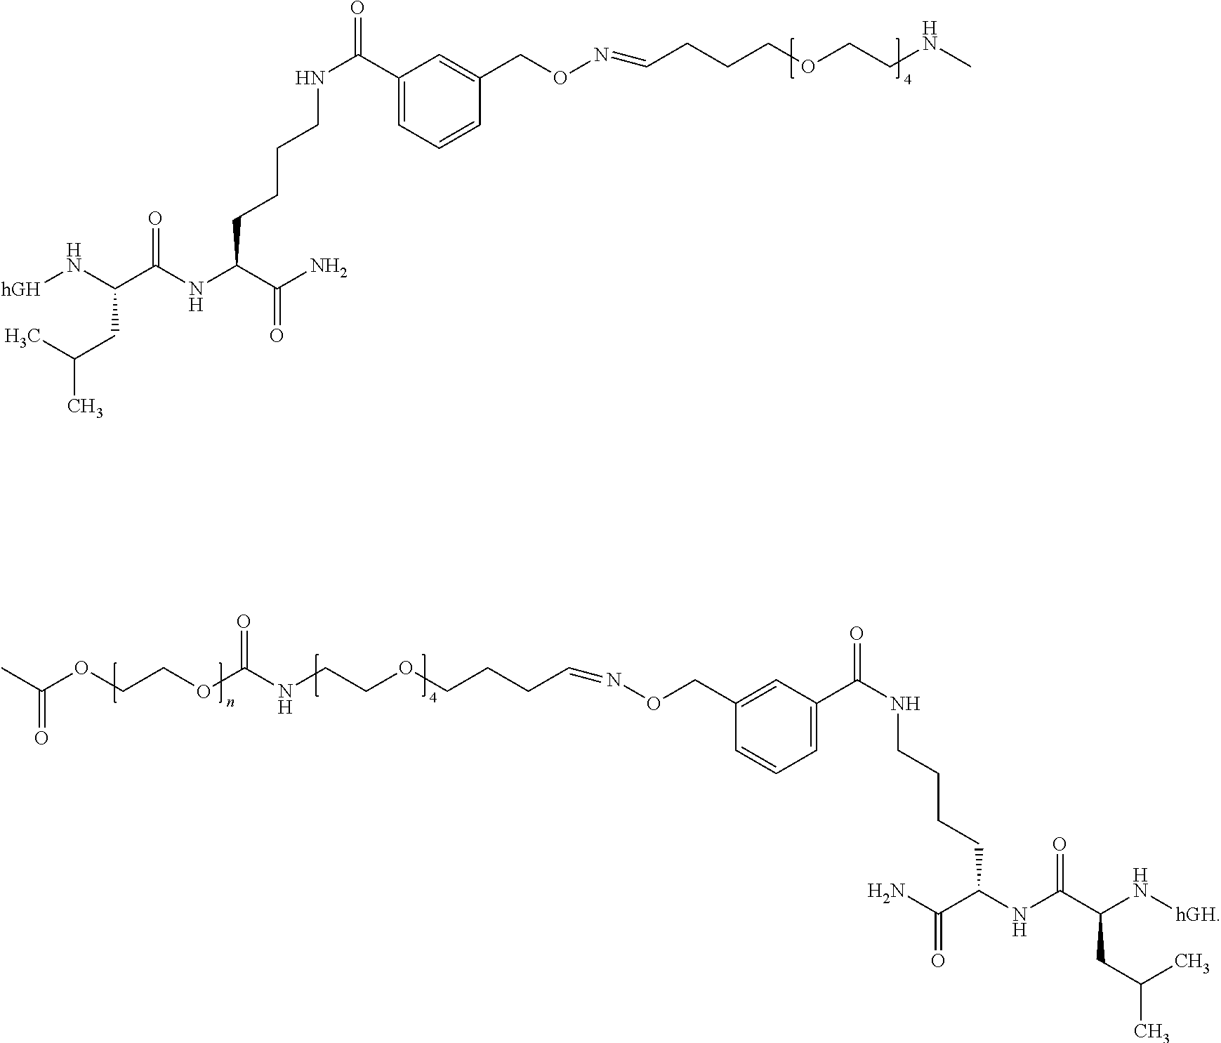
[hGH]NC(C(NC(C(N)=O)CCCCNC(=O)C1=CC=CC(CON=CCCCOCCNC)=C1)=O)CC(C)C.C(CCC=NOCC1=CC(C(=O)NCCCCC(C(N)=O)NC(C(N[hGH])CC(C)C)=O)=CC=C1)OCCNC(OCCOC(C)=O)=O
